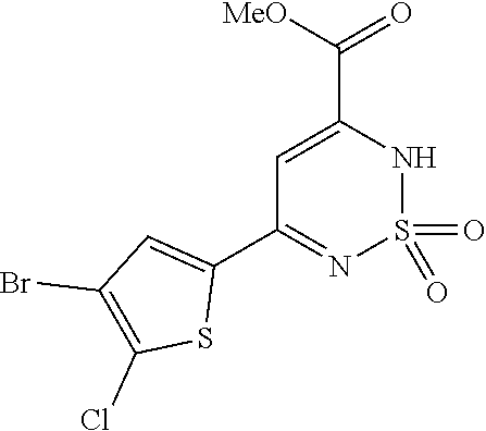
C1=C(C([MeO])=O)NS(=O)(=O)N=C1C1=CC(Br)=C(Cl)S1
